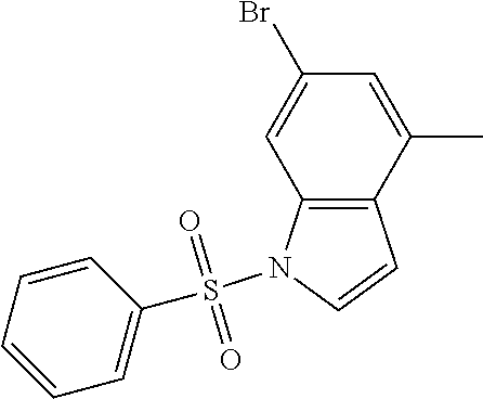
C12=C(C=CN1S(C1=CC=CC=C1)(=O)=O)C(C)=CC(Br)=C2
